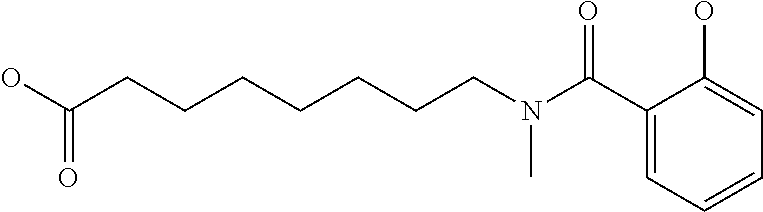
C1(C(N(CCCCCCCC(O)=O)C)=O)=CC=CC=C1O
